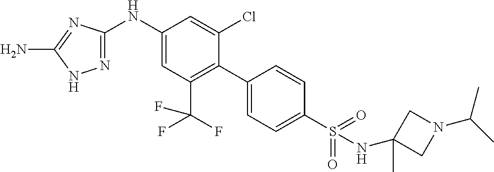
C1(NC2=CC(C(F)(F)F)=C(C3=CC=C(S(NC4(C)CN(C(C)C)C4)(=O)=O)C=C3)C(Cl)=C2)=NNC(N)=N1
